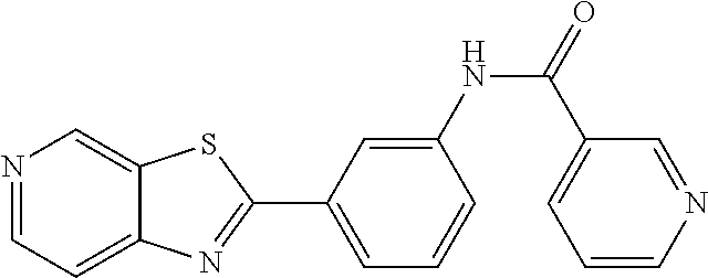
C1=C(NC(=O)C2=CC=CN=C2)C=CC=C1C1=NC2=CC=NC=C2S1
